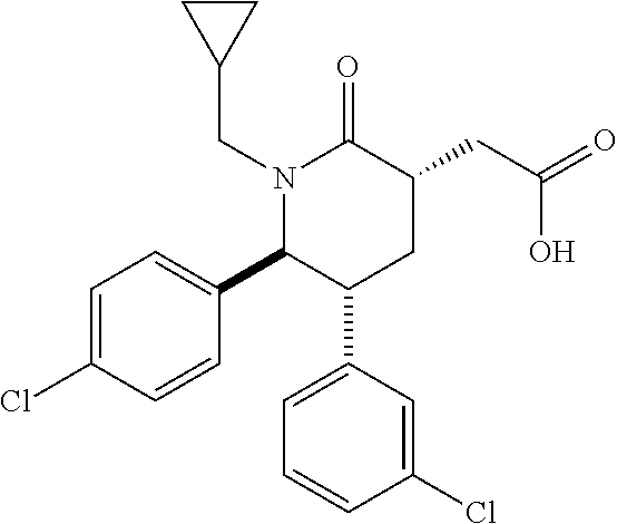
N1(CC2CC2)C(C2=CC=C(Cl)C=C2)C(C2=CC=CC(Cl)=C2)CC(CC(O)=O)C1=O
